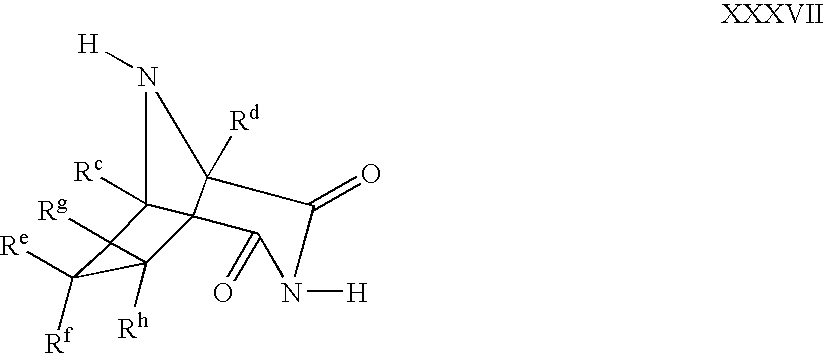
N1([H])C2([Rc])C3(C1([Rd])C(=O)N([H])C3=O)C1([Rh])C([Re])([Rf])C21[Rg]
